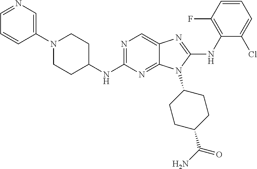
N1=C(NC2CCN(C3=CN=CC=C3)CC2)N=C2C(=C1)N=C(NC1=C(F)C=CC=C1Cl)N2C1CCC(C(N)=O)CC1
